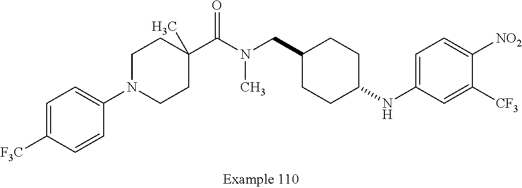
C1=C([F3C])C=CC(N2CCC(C(N(CC3CCC(NC4=CC=C([NO2])C([CF3])=C4)CC3)C)=O)(C)CC2)=C1
